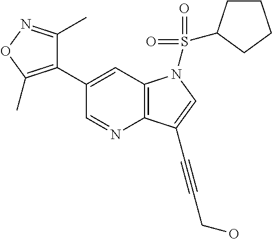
C1(C2=CC3=C(N=C2)C(C#CCO)=CN3S(=O)(=O)C2CCCC2)=C(C)ON=C1C
